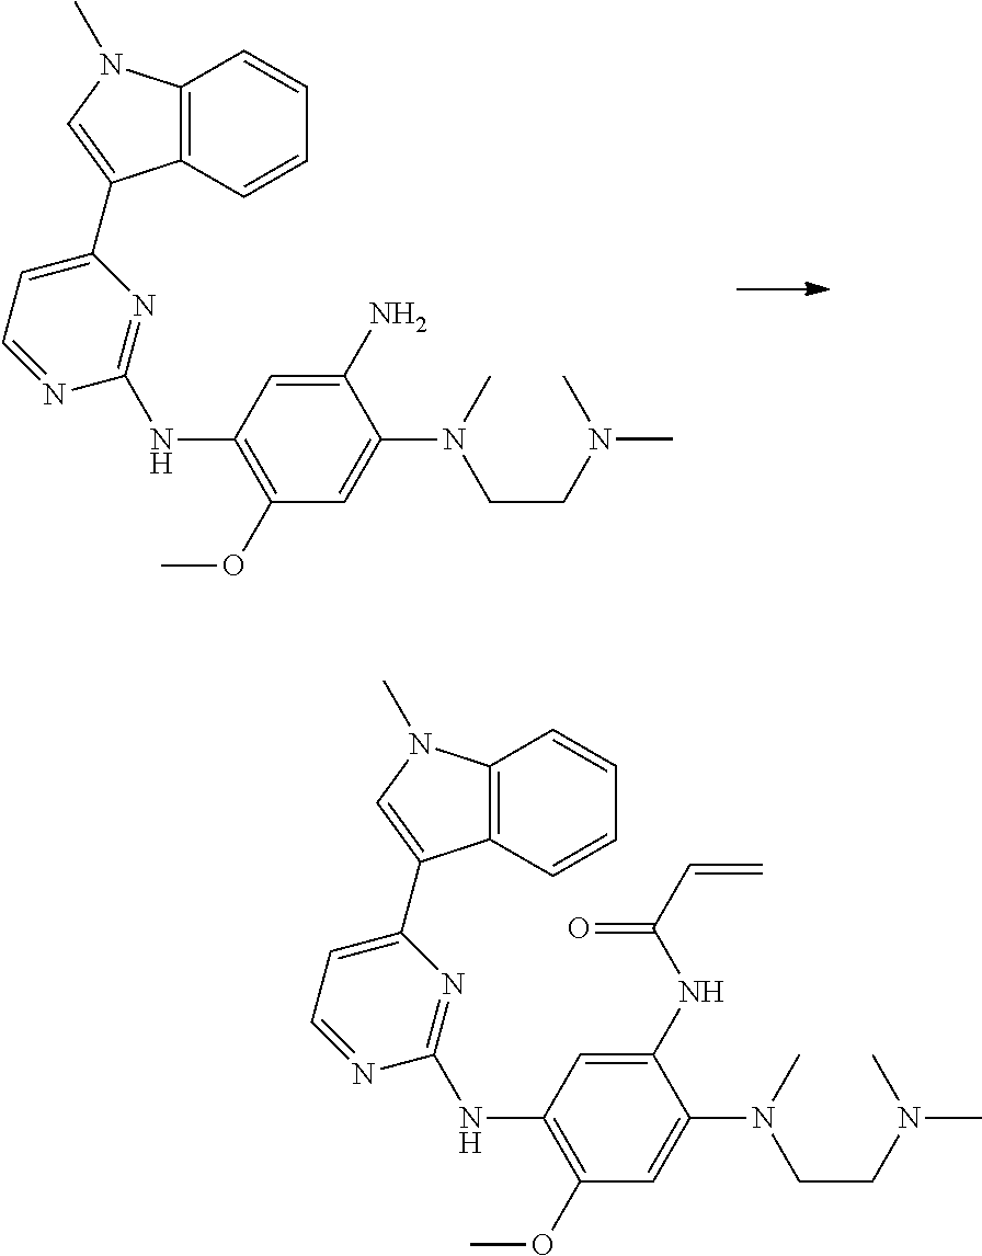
C12=C(C=CC=C1)C(C1=CC=NC(NC3=C(OC)C=C(N(CCN(C)C)C)C(N)=C3)=N1)=CN2C.C12=C(C=CC=C1)C(C1=CC=NC(NC3=C(OC)C=C(N(CCN(C)C)C)C(NC(C=C)=O)=C3)=N1)=CN2C
